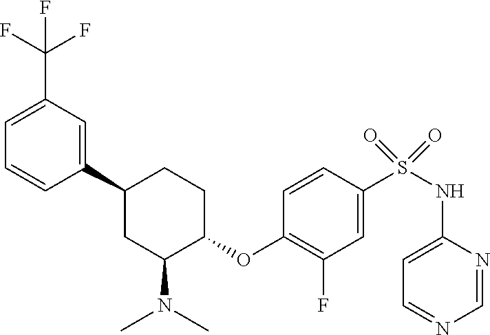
C1=C(C(F)(F)F)C=C(C2CC(N(C)C)C(OC3=C(F)C=C(S(NC4=CC=NC=N4)(=O)=O)C=C3)CC2)C=C1
